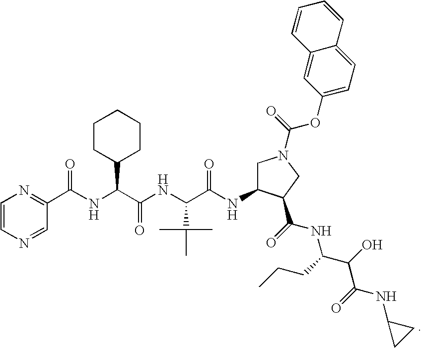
C1=CN=CC(C(NC(C2CCCCC2)C(=O)NC(C(C)(C)C)C(NC2CN(C(OC3=CC=C4C(=C3)C=CC=C4)=O)CC2C(=O)NC(C(C(=O)NC2CC2)O)CCC)=O)=O)=N1
